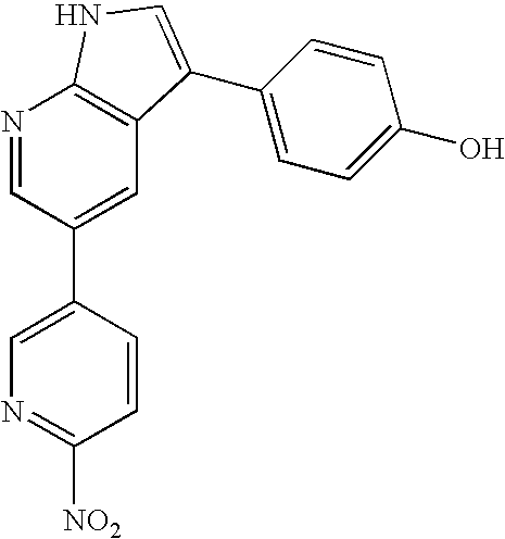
N1=CC(C2=CN=C([NO2])C=C2)=CC2=C1NC=C2C1=CC=C(O)C=C1
